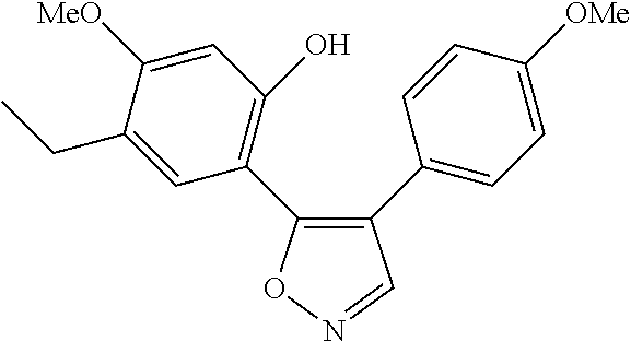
C1(C2=CC=C([OMe])C=C2)=C(C2=C(O)C=C([MeO])C(CC)=C2)ON=C1
